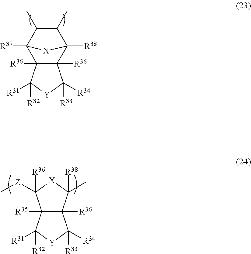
C12([R36])C([R35])(C([Z]C)([R36])[X]C1(C)[R38])C([R31])([R32])[Y]C2([R34])[R33].C12([R36])C([R36])(C3([R37])C(C)C(C)C1([R38])[X]3)C([R31])([R32])[Y]C2([R34])[R33]
